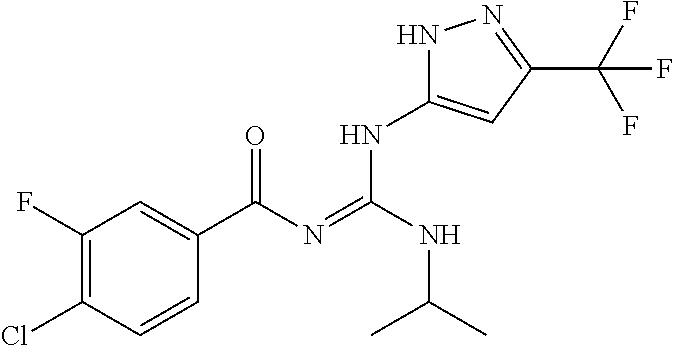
C1(Cl)=C(F)C=C(C(N=C(NC(C)C)NC2=CC(C(F)(F)F)=NN2)=O)C=C1
